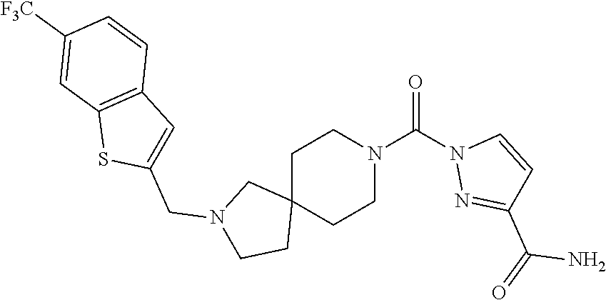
C1C2(CCN(C(N3N=C(C(=O)N)C=C3)=O)C1)CN(CC1=CC3=C(S1)C=C([F3C])C=C3)CC2
